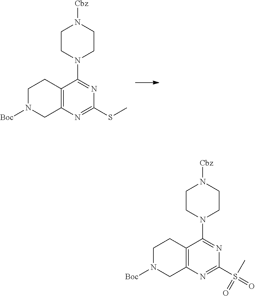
C1N([Boc])CC2=C(C1)C(N1CCN([Cbz])CC1)=NC(SC)=N2.C1N([Boc])CC2=C(C1)C(N1CCN([Cbz])CC1)=NC(S(C)(=O)=O)=N2
